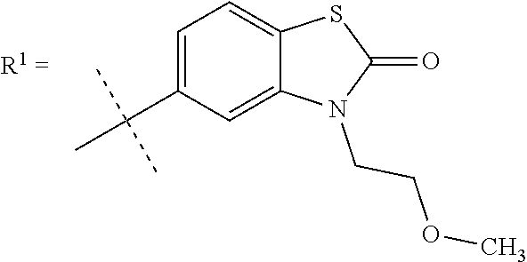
C1=C(C(C)(C)C)C=C2C(=C1)SC(=O)N2CCOC
